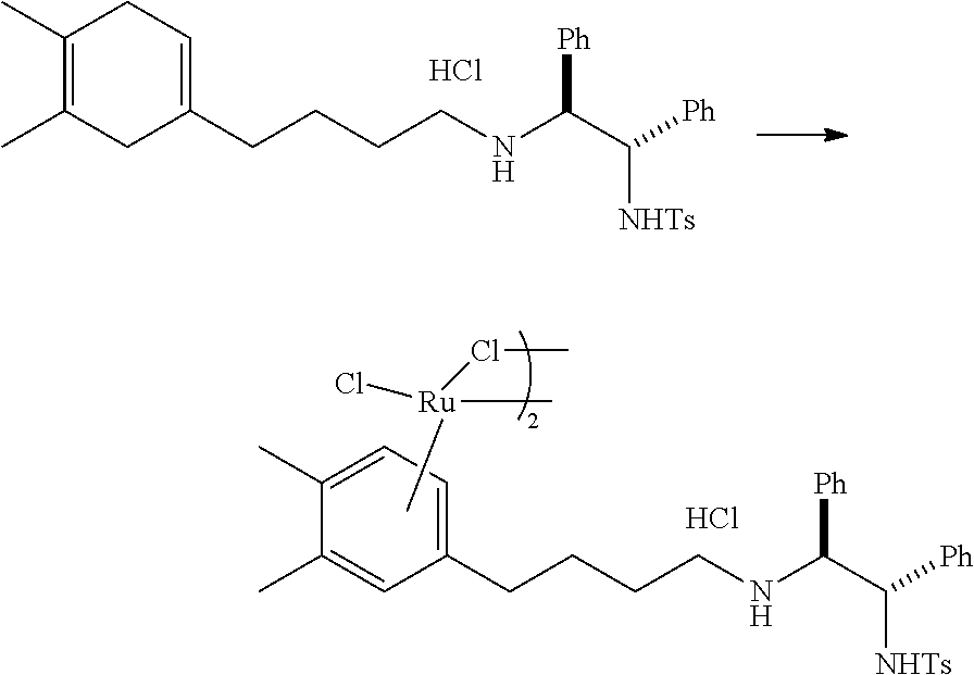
C1(C)=C(C)CC(CCCCNC(C([Ph])[NHTs])[Ph])=CC1.Cl.C1(C)=CC=C(CCCCNC(C([Ph])[NHTs])[Ph])C=C1C.Cl.C[Ru](C)(ClC)Cl
